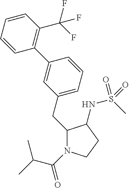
C(C1N(C(C(C)C)=O)CCC1NS(C)(=O)=O)C1=CC=CC(C2=C(C(F)(F)F)C=CC=C2)=C1
